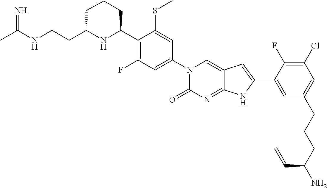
CC(NCCC1NC(C2=C(F)C=C(N3C(=O)N=C4C(=C3)C=C(C3=CC(CCCC(N)C=C)=CC(Cl)=C3F)N4)C=C2SC)CCC1)=N
